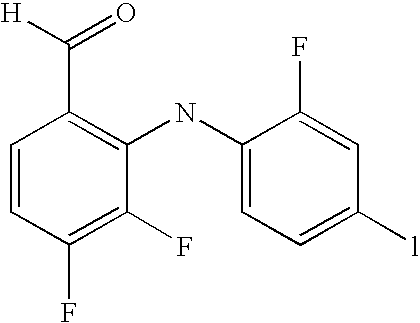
C1=CC(F)=C(F)C(NC2=CC=C([l])C=C2F)=C1C(=O)[H]
